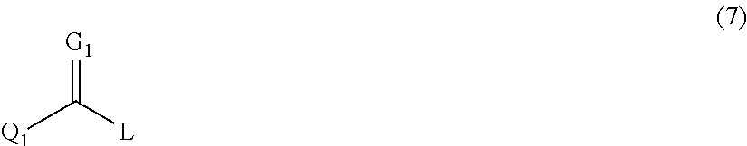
[G1]=C([L])[Q1]
